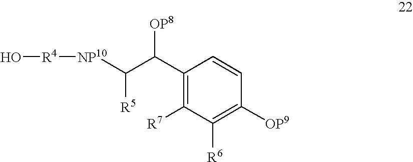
[NP10](C(C(C1=C([R7])C([R6])=C([OP9])C=C1)[OP8])[R5])[R4]O
